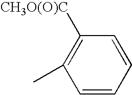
C1=CC=CC([CH3O(O)C])=C1C
